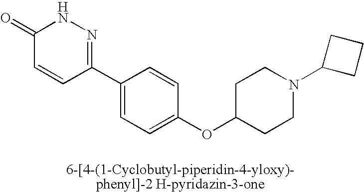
C1(=O)C=CC(C2=CC=C(OC3CCN(C4CCC4)CC3)C=C2)=NN1
